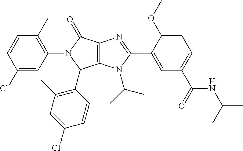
C12=C(N(C(C)C)C(C3=CC(C(=O)NC(C)C)=CC=C3OC)=N1)C(C1=C(C)C=C(Cl)C=C1)N(C1=C(C)C=CC(Cl)=C1)C2=O
